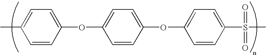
CC1=CC=C(OC2=CC=C(OC3=CC=C(S(C)(=O)=O)C=C3)C=C2)C=C1
